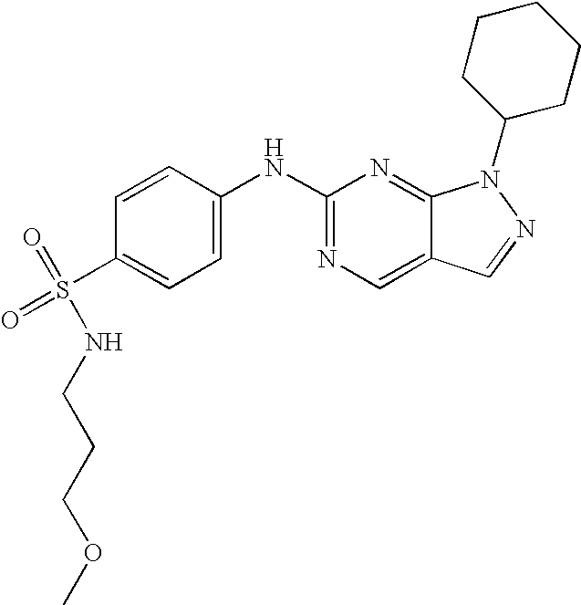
C1(NC2=CC=C(S(=O)(=O)NCCCOC)C=C2)=NC=C2C(=N1)N(C1CCCCC1)N=C2
